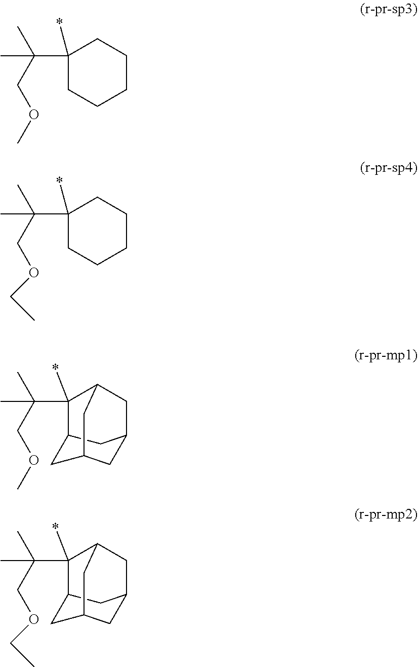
C1(C(COC)(C)C)(*)CCCCC1.C1(C(COCC)(C)C)(*)CCCCC1.C1(C(COCC)(C)C)(*)C2CC3CC1CC(C3)C2.C1(C(COC)(C)C)(*)C2CC3CC1CC(C3)C2
